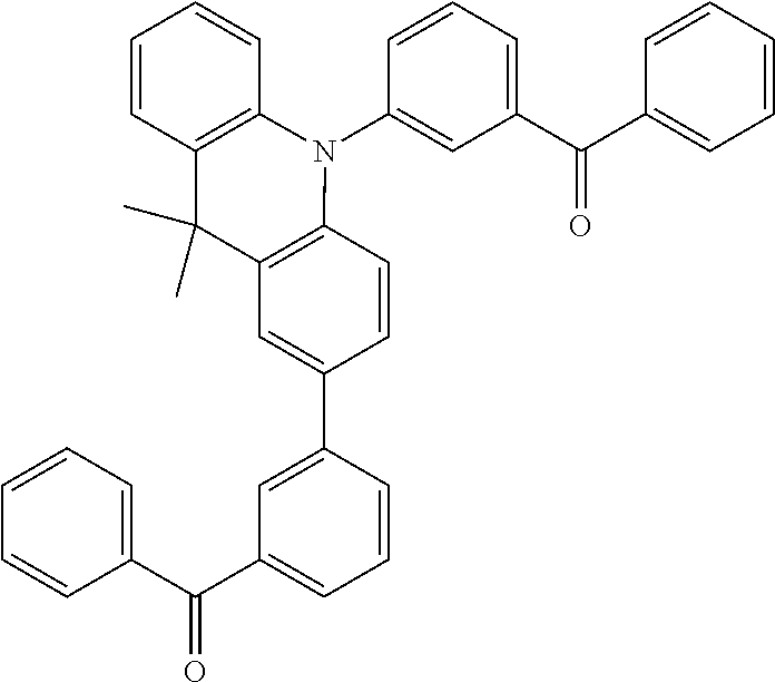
C1(C(C2=CC=CC=C2)=O)=CC=CC(N2C3=C(C(C)(C)C4=C2C=CC(C2=CC(C(C5=CC=CC=C5)=O)=CC=C2)=C4)C=CC=C3)=C1
